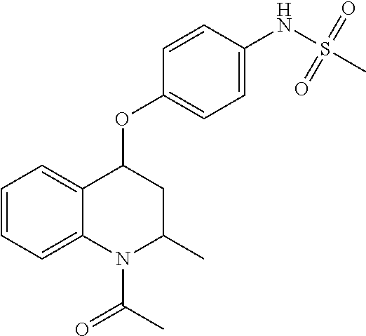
C1=C2C(=CC=C1)N(C(C)=O)C(C)CC2OC1=CC=C(NS(C)(=O)=O)C=C1
